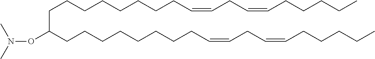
N(OC(CCCCCCCCC=CCC=CCCCCC)CCCCCCCCC=CCC=CCCCCC)(C)C
